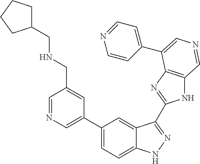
C1(C2=CN=CC(CNCC3CCCC3)=C2)=CC=C2C(=C1)C(C1=NC3=C(N1)C=NC=C3C1=CC=NC=C1)=NN2
